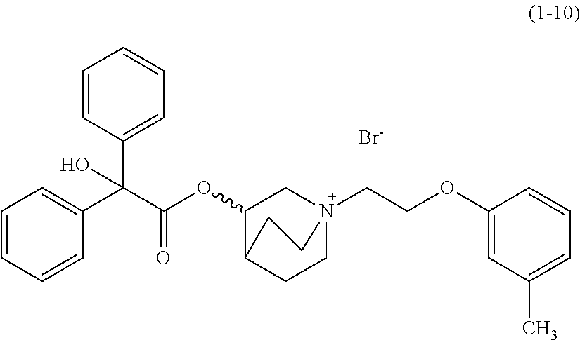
[Br-].C1=CC(C(C(OC2CN3(CCOC4=CC(C)=CC=C4)CCC2CC3)=O)(C2=CC=CC=C2)O)=CC=C1
